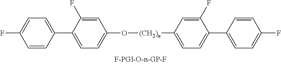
C1=C(C2=CC=C(F)C=C2)C(F)=CC(O[(CH2)n]C2=CC=C(C3=CC=C(F)C=C3)C(F)=C2)=C1
